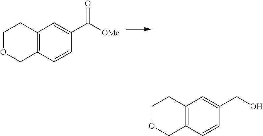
C1OCC2=C(C1)C=C(C([OMe])=O)C=C2.C1OCC2=C(C1)C=C(CO)C=C2
